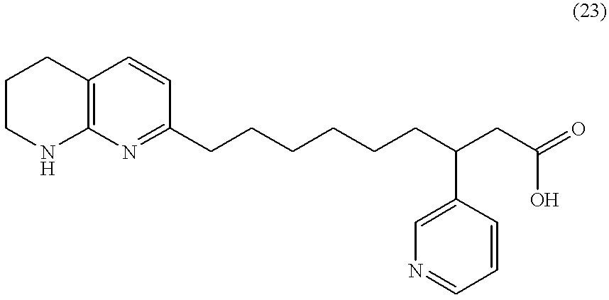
C1CNC2=C(C1)C=CC(CCCCCCC(CC(=O)O)C1=CN=CC=C1)=N2
